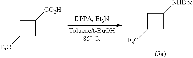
C1C([F3C])CC1[NHBoc].C1C([F3C])CC1[CO2H]
